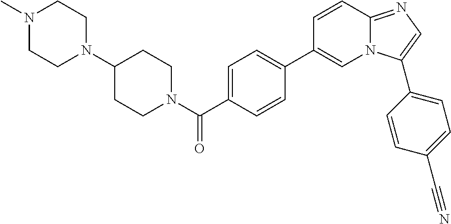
C1(N2CCN(C)CC2)CCN(C(C2=CC=C(C3=CN4C(=NC=C4C4=CC=C(C#N)C=C4)C=C3)C=C2)=O)CC1
